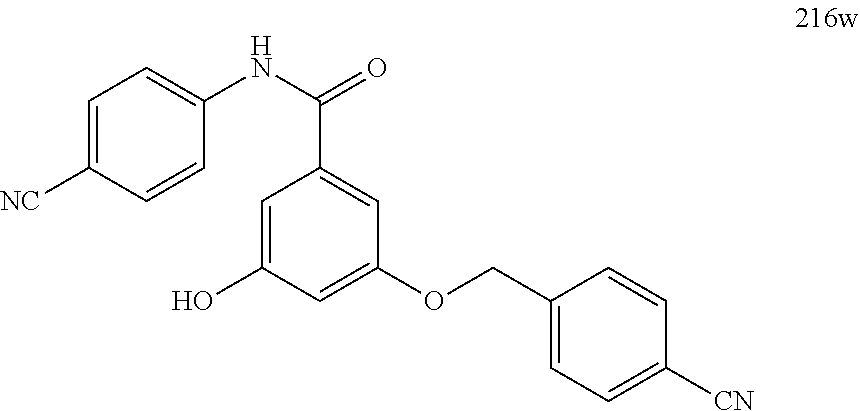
C1=C([NC])C=CC(NC(=O)C2=CC(OCC3=CC=C([CN])C=C3)=CC(O)=C2)=C1
